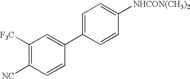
C1([F3C])=C([NC])C=CC(C2=CC=C([NHCON(CH3)2])C=C2)=C1
